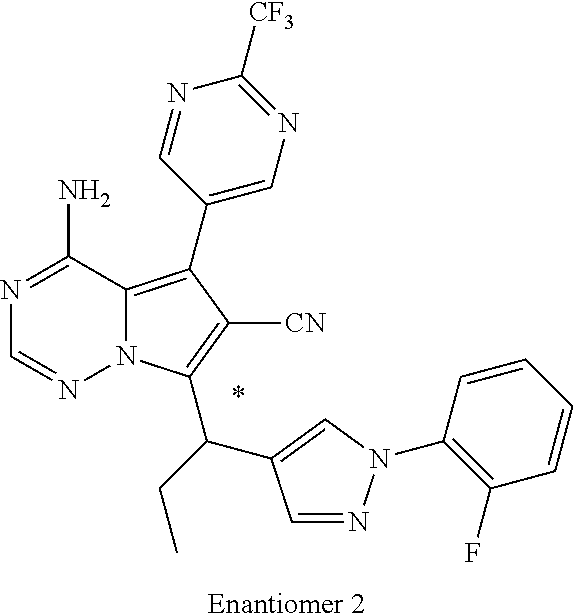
C12=C(C3=CN=C([CF3])N=C3)C([CN])=C(C(C3=CN(C4=C(F)C=CC=C4)N=C3)CC)N1N=CN=C2N.*.[Enantiomer 2]
